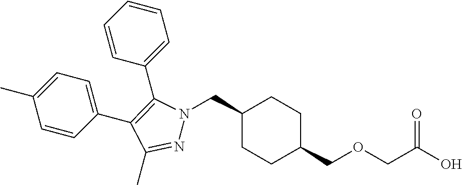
C1(CN2N=C(C)C(C3=CC=C(C)C=C3)=C2C2=CC=CC=C2)CCC(COCC(O)=O)CC1
